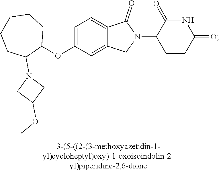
C1=C(OC2CCCCCC2N2CC(OC)C2)C=C2C(=C1)C(=O)N(C1CCC(=O)NC1=O)C2
